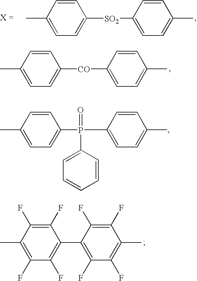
C1(C)=CC=C([SO2]C2=CC=C(C)C=C2)C=C1.C1(C)=CC=C([CO]C2=CC=C(C)C=C2)C=C1.C1(C)=CC=C(P(C2=CC=C(C)C=C2)(=O)C2=CC=CC=C2)C=C1.C1(C)=C(F)C(F)=C(C2=C(F)C(F)=C(C)C(F)=C2F)C(F)=C1F
